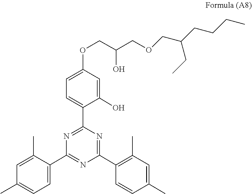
C1=CC(C)=CC(C)=C1C1=NC(C2=CC=C(OCC(COCC(CC)CCCC)O)C=C2O)=NC(C2=CC=C(C)C=C2C)=N1
